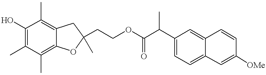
C1(O)=C(C)C(C)=C2C(=C1C)CC(C)(CCOC(C(C1=CC=C3C(=C1)C=CC([OMe])=C3)C)=O)O2
